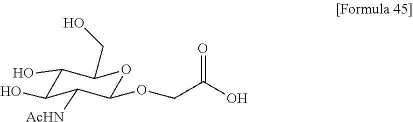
C1(O)C(O)C([AcHN])C(OCC(O)=O)OC1CO
